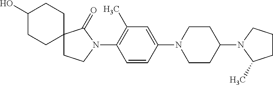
C1(N2CCC(N3C(C)CCC3)CC2)=CC(C)=C(N2C(=O)C3(CC2)CCC(O)CC3)C=C1
